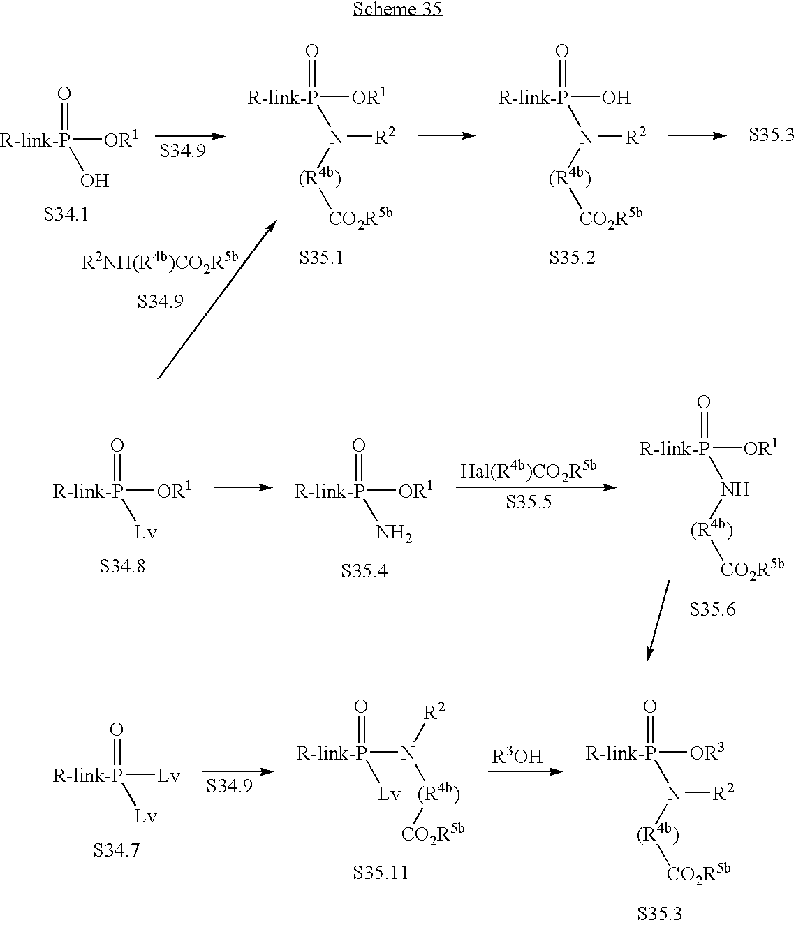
[R-link-P]([OR1])(=O)N([R2])[(R4b)][CO2R5b].[R-link-P]([OR1])(=O)O.[R-link-P](O)(=O)N([R2])[(R4b)][CO2R5b].[R-link-P]([Lv])(=O)[Lv].[R-link-P](N([(R4b)][CO2R5b])[R2])(=O)[Lv].[R-link-P]([OR3])(=O)N([R2])[(R4b)][CO2R5b].[R-link-P]([OR1])(=O)N[(R4b)][CO2R5b].[R-link-P]([OR1])(=O)[Lv].[R-link-P]([OR1])(=O)N
